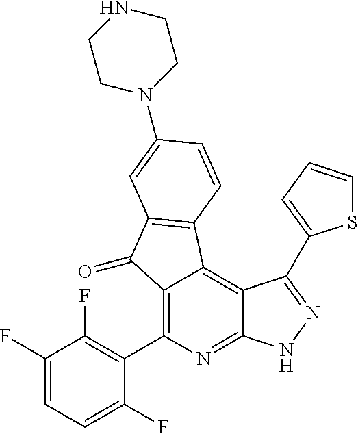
C1(F)=CC=C(F)C(C2=C3C(=C4C(=N2)NN=C4C2=CC=CS2)C2=C(C3=O)C=C(N3CCNCC3)C=C2)=C1F
